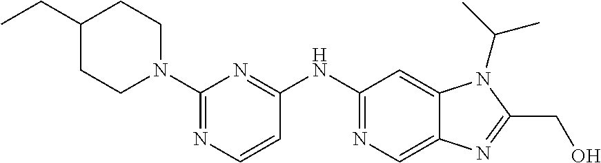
C1(N2CCC(CC)CC2)=NC=CC(NC2=NC=C3C(=C2)N(C(C)C)C(CO)=N3)=N1
